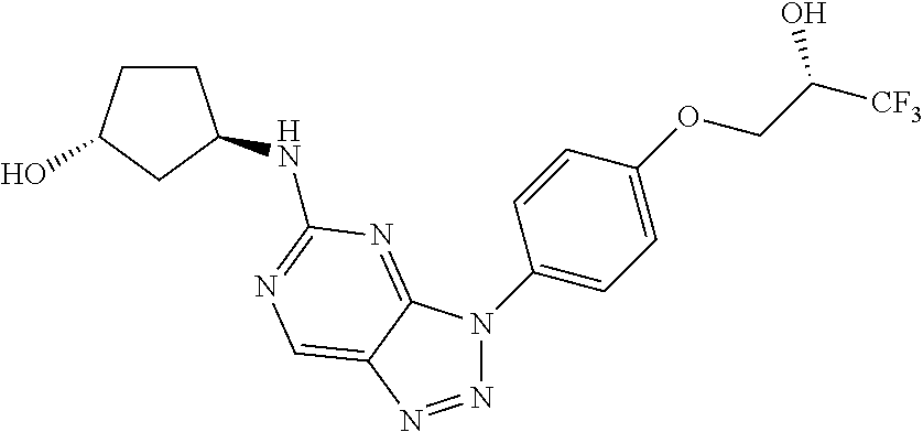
N1=NC2=CN=C(NC3CCC(O)C3)N=C2N1C1=CC=C(OCC([CF3])O)C=C1
